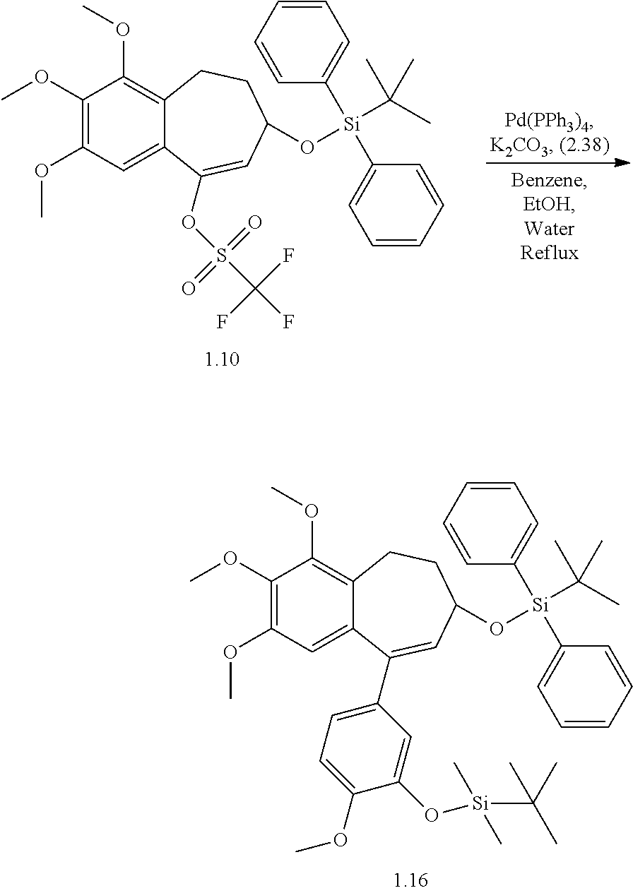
C1(OC)=C(OC)C=C2C(=C1OC)CCC(O[Si](C1=CC=CC=C1)(C1=CC=CC=C1)C(C)(C)C)C=C2OS(C(F)(F)F)(=O)=O.C1(OC)=C(OC)C=C2C(=C1OC)CCC(O[Si](C1=CC=CC=C1)(C1=CC=CC=C1)C(C)(C)C)C=C2C1=CC=C(OC)C(O[Si](C(C)(C)C)(C)C)=C1
